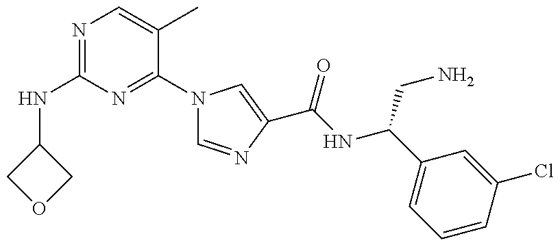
N(C1=NC=C(C)C(N2C=NC(C(NC(C3=CC=CC(Cl)=C3)CN)=O)=C2)=N1)C1COC1
